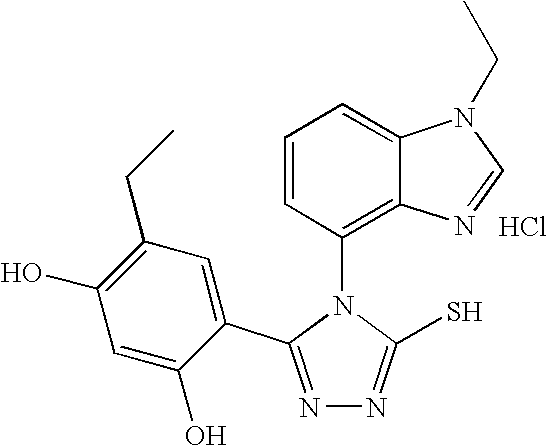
N1=C(C2=CC(CC)=C(O)C=C2O)N(C2=C3C(=CC=C2)N(CC)C=N3)C(S)=N1.Cl
